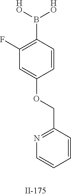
C1(F)=C(B([HO])[HO])C=CC(OCC2=NC=CC=C2)=C1
